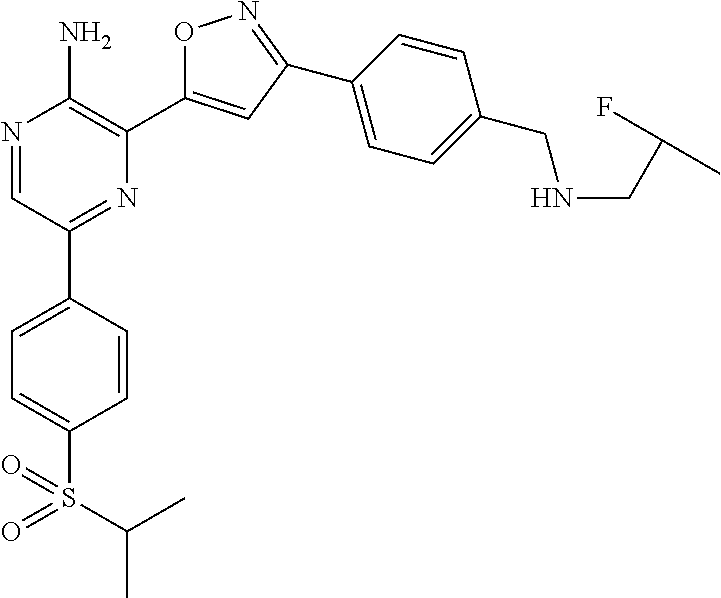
N1=CC(C2=CC=C(S(C(C)C)(=O)=O)C=C2)=NC(C2=CC(C3=CC=C(CNCC(F)C)C=C3)=NO2)=C1N
